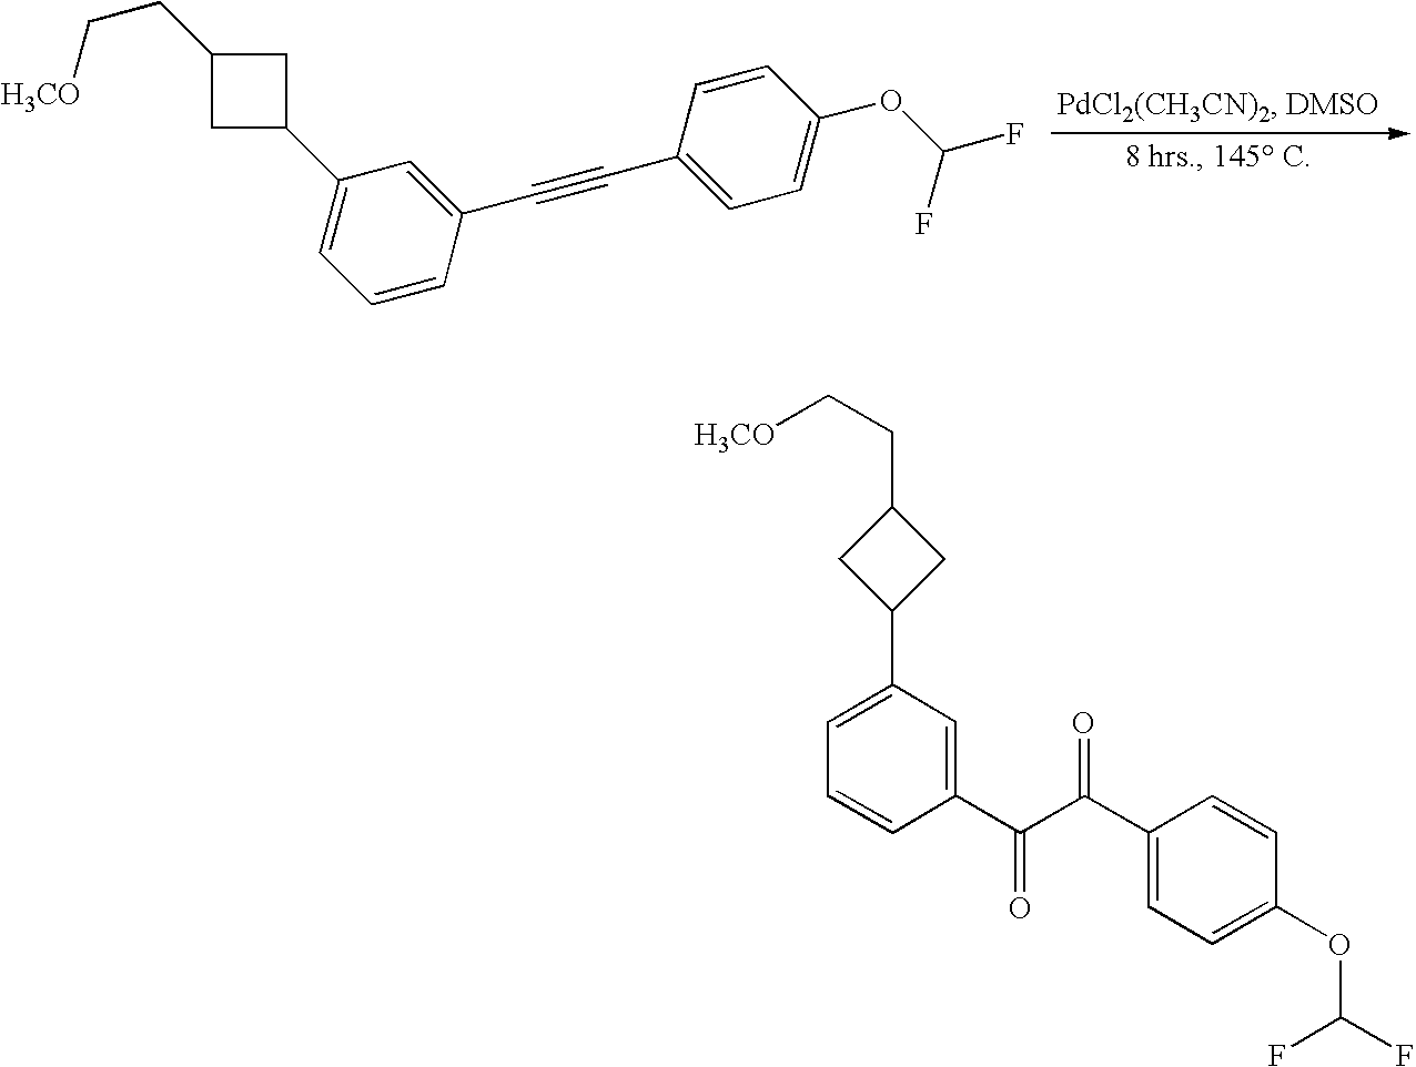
C1=CC(C#CC2=CC=C(OC(F)F)C=C2)=CC(C2CC(CC[H3CO])C2)=C1.C1(C(C(C2=CC=C(OC(F)F)C=C2)=O)=O)=CC(C2CC(CC[H3CO])C2)=CC=C1
